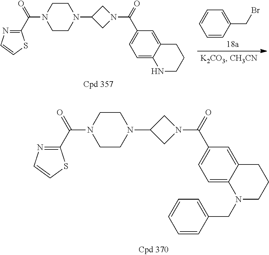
C1CN(C(=O)C2=NC=CS2)CCN1C1CN(C(=O)C2=CC=C3C(=C2)CCCN3)C1.C1=CC(CBr)=CC=C1.C1CN(C(=O)C2=NC=CS2)CCN1C1CN(C(=O)C2=CC=C3C(=C2)CCCN3CC2=CC=CC=C2)C1
